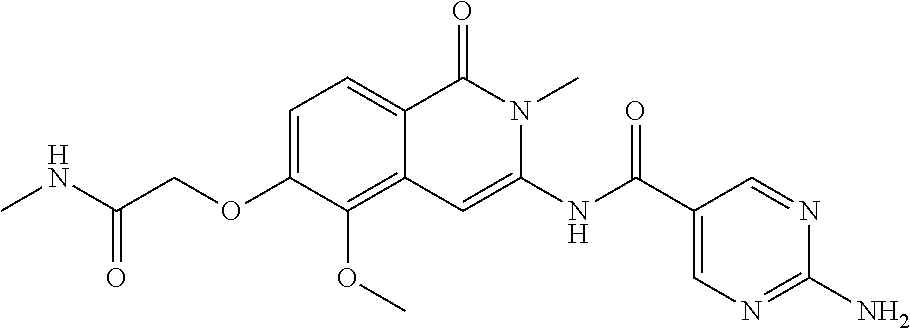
C1=C(OCC(NC)=O)C(OC)=C2C(=C1)C(=O)N(C)C(NC(C1=CN=C(N)N=C1)=O)=C2
